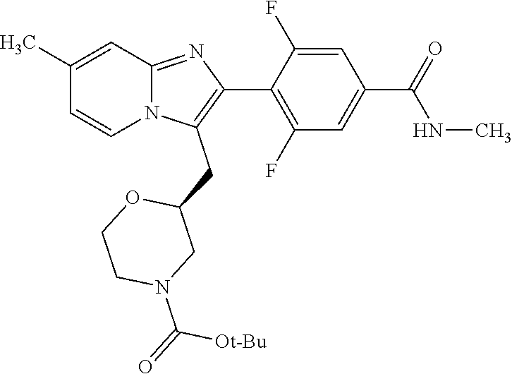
C1(C)=CC2=NC(C3=C(F)C=C(C(=O)NC)C=C3F)=C(CC3OCCN(C([Ot-Bu])=O)C3)N2C=C1
